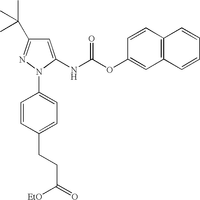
C1=C(NC(OC2=CC3=C(C=C2)C=CC=C3)=O)N(C2=CC=C(CCC(=O)[EtO])C=C2)N=C1C(C)(C)C
